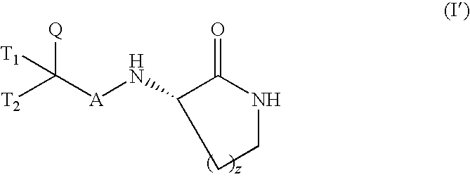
[T2]C([A]NC1C(=O)NCC1)([Q])[T1]
